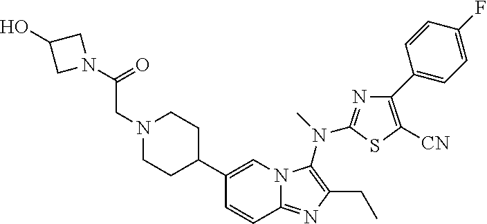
C1(C2CCN(CC(=O)N3CC(O)C3)CC2)=CN2C(=NC(CC)=C2N(C)C2=NC(C3=CC=C(F)C=C3)=C([CN])S2)C=C1
